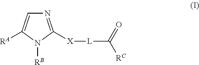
N1=C([X][L]C([RC])=O)N([RB])C([RA])=C1
